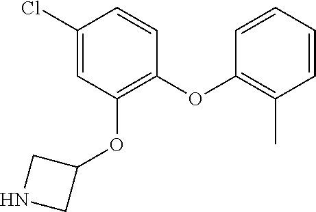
C1(OC2=C(C)C=CC=C2)=C(OC2CNC2)C=C(Cl)C=C1
